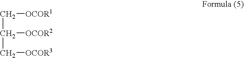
C(C(C[OCOR3])[OCOR2])[OCOR1]
